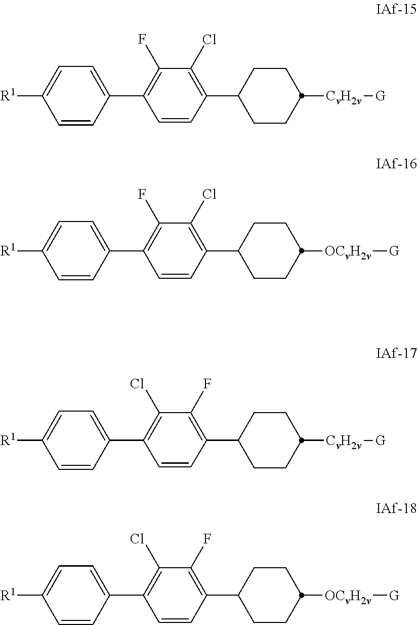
C1(C2=CC=C([R1])C=C2)=C(F)C(Cl)=C(C2CCC([CvH2v][G])CC2)C=C1.[OCvH2v]([G])C1CCC(C2=C(Cl)C(F)=C(C3=CC=C([R1])C=C3)C=C2)CC1.C1(C2=CC=C([R1])C=C2)=C(Cl)C(F)=C(C2CCC([CvH2v][G])CC2)C=C1.[OCvH2v]([G])C1CCC(C2=C(F)C(Cl)=C(C3=CC=C([R1])C=C3)C=C2)CC1
